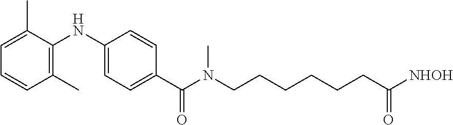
C1=C(C)C(NC2=CC=C(C(N(CCCCCCC([NHOH])=O)C)=O)C=C2)=C(C)C=C1
